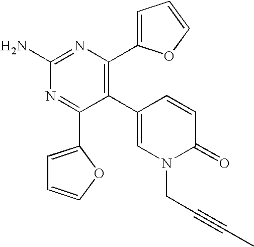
C1(C2=C(C3=CC=CO3)N=C(N)N=C2C2=CC=CO2)=CN(CC#CC)C(=O)C=C1
